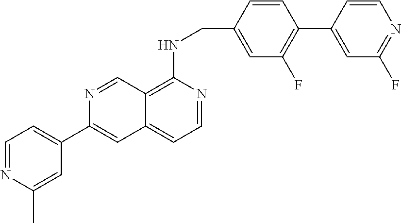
C12=C(NCC3=CC(F)=C(C4=CC(F)=NC=C4)C=C3)N=CC=C1C=C(C1=CC=NC(C)=C1)N=C2
